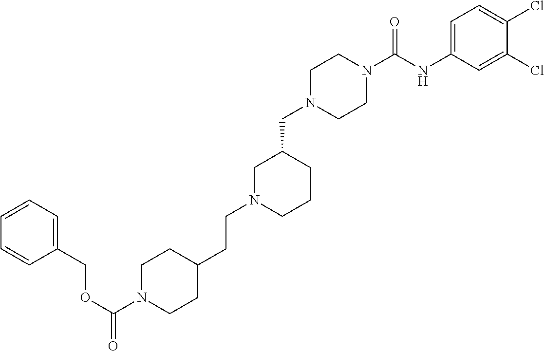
C1N(CC2CN(CCC3CCN(C(=O)OCC4=CC=CC=C4)CC3)CCC2)CCN(C(NC2=CC=C(Cl)C(Cl)=C2)=O)C1
